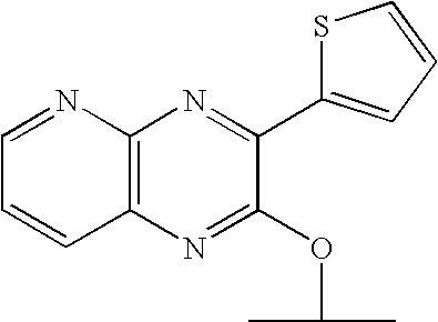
C12=C(N=CC=C1)N=C(C1=CC=CS1)C(OC(C)C)=N2
